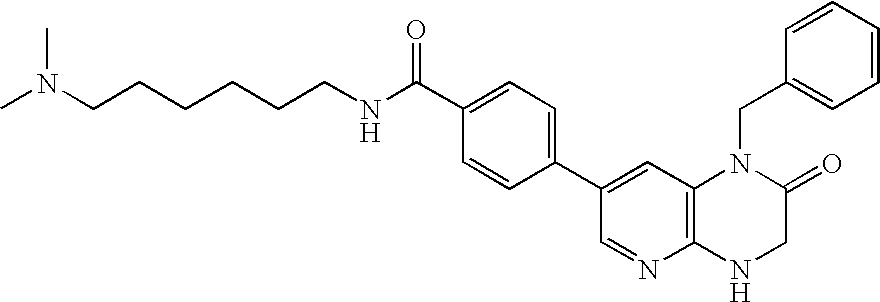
C(NC(C1=CC=C(C2=CC3=C(N=C2)NCC(=O)N3CC2=CC=CC=C2)C=C1)=O)CCCCCN(C)C
